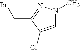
C1=C(Cl)C(CBr)=NN1C
